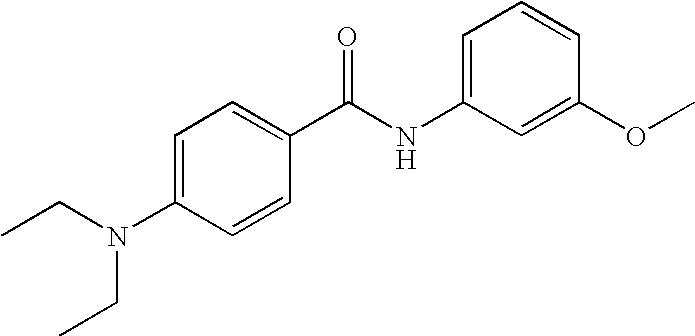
C1=C(NC(C2=CC=C(N(CC)CC)C=C2)=O)C=C(OC)C=C1
